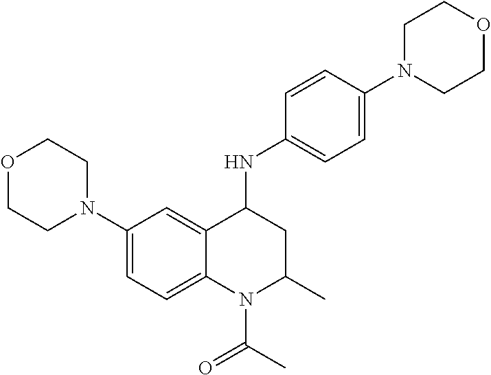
C1=C2C(=CC=C1N1CCOCC1)N(C(C)=O)C(C)CC2NC1=CC=C(N2CCOCC2)C=C1
